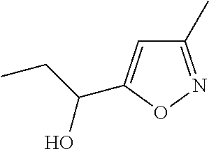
C1(C)=NOC(C(CC)O)=C1
